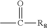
C([R8])(C)=O
